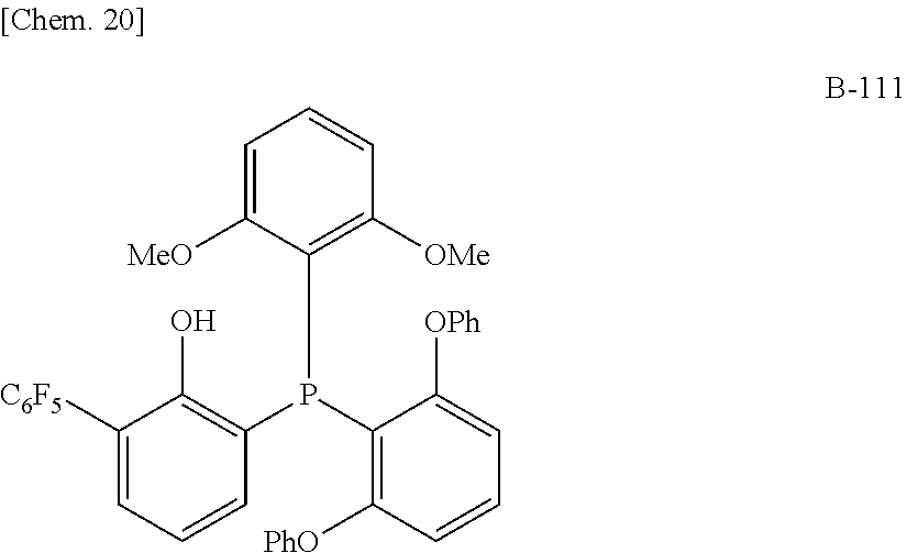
C1=C([MeO])C(P(C2=C(O)C([C6F5])=CC=C2)C2=C([PhO])C=CC=C2[OPh])=C([OMe])C=C1
